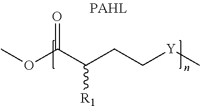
COC(C(CC[Y]C)[R1])=O
